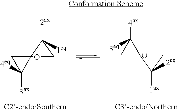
C12(CC1([3ax])[4eq])OCC2([2ax])[1eq].C12(CC1([4ax])[3eq])OCC2([1ax])[2eq]
